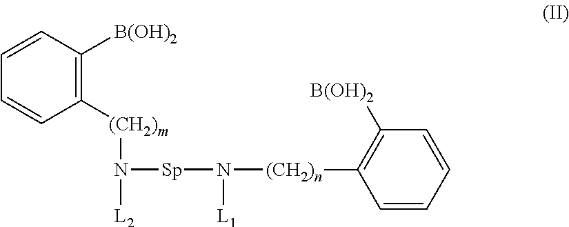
C1([(CH2)m]N([L2])[Sp]N([(CH2)n]C2=C([B(OH)2])C=CC=C2)[L1])=C([B(OH)2])C=CC=C1
